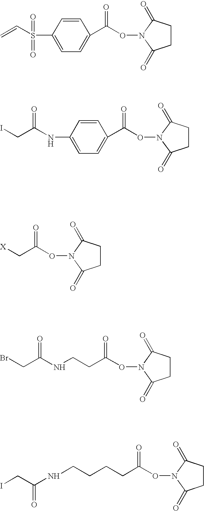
C=CS(C1=CC=C(C(ON2C(=O)CCC2=O)=O)C=C1)(=O)=O.C(C(NC1=CC=C(C(ON2C(=O)CCC2=O)=O)C=C1)=O)I.C(C(ON1C(=O)CCC1=O)=O)[X].C(ON1C(=O)CCC1=O)(=O)CCNC(CBr)=O.ICC(NCCCCC(=O)ON1C(=O)CCC1=O)=O
